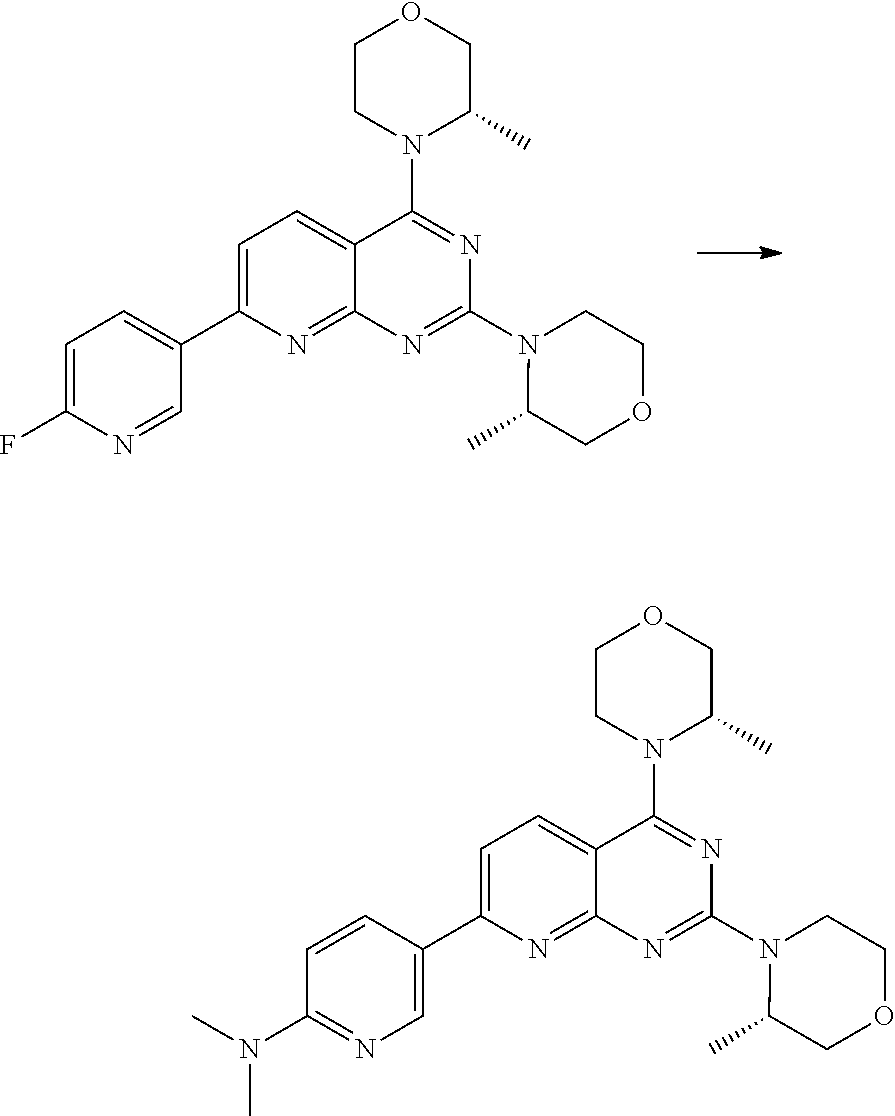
C1CN(C2=NC(N3C(C)COCC3)=NC3=NC(C4=CC=C(F)N=C4)=CC=C23)C(C)CO1.C1CN(C2=NC(N3C(C)COCC3)=NC3=NC(C4=CN=C(N(C)C)C=C4)=CC=C23)C(C)CO1
